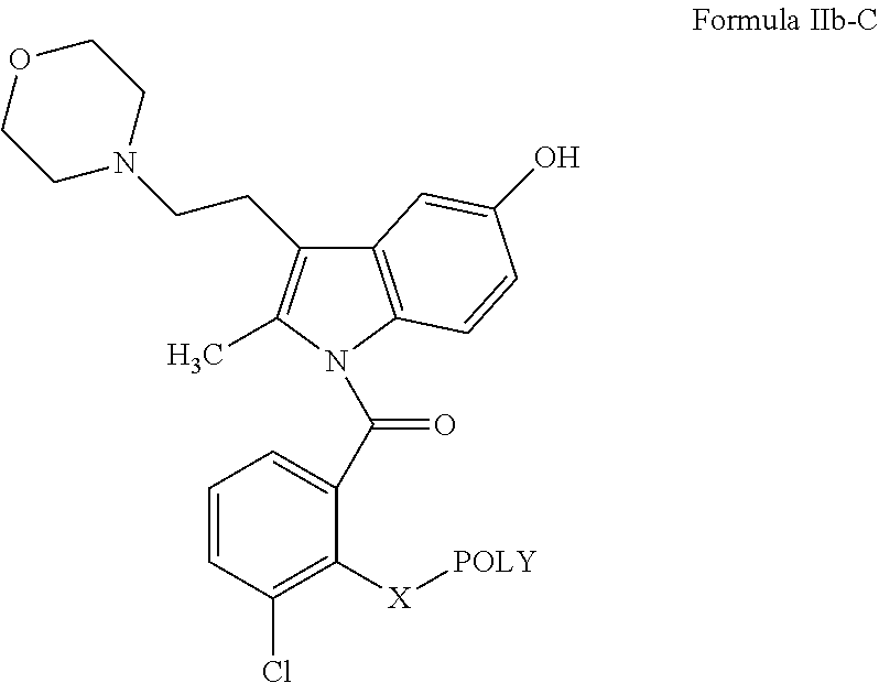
C12=C(N(C(=O)C3=CC=CC(Cl)=C3[X][POLY])C(C)=C1CCN1CCOCC1)C=CC(O)=C2
